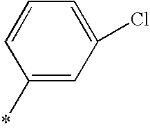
C1(*)=CC(Cl)=CC=C1
